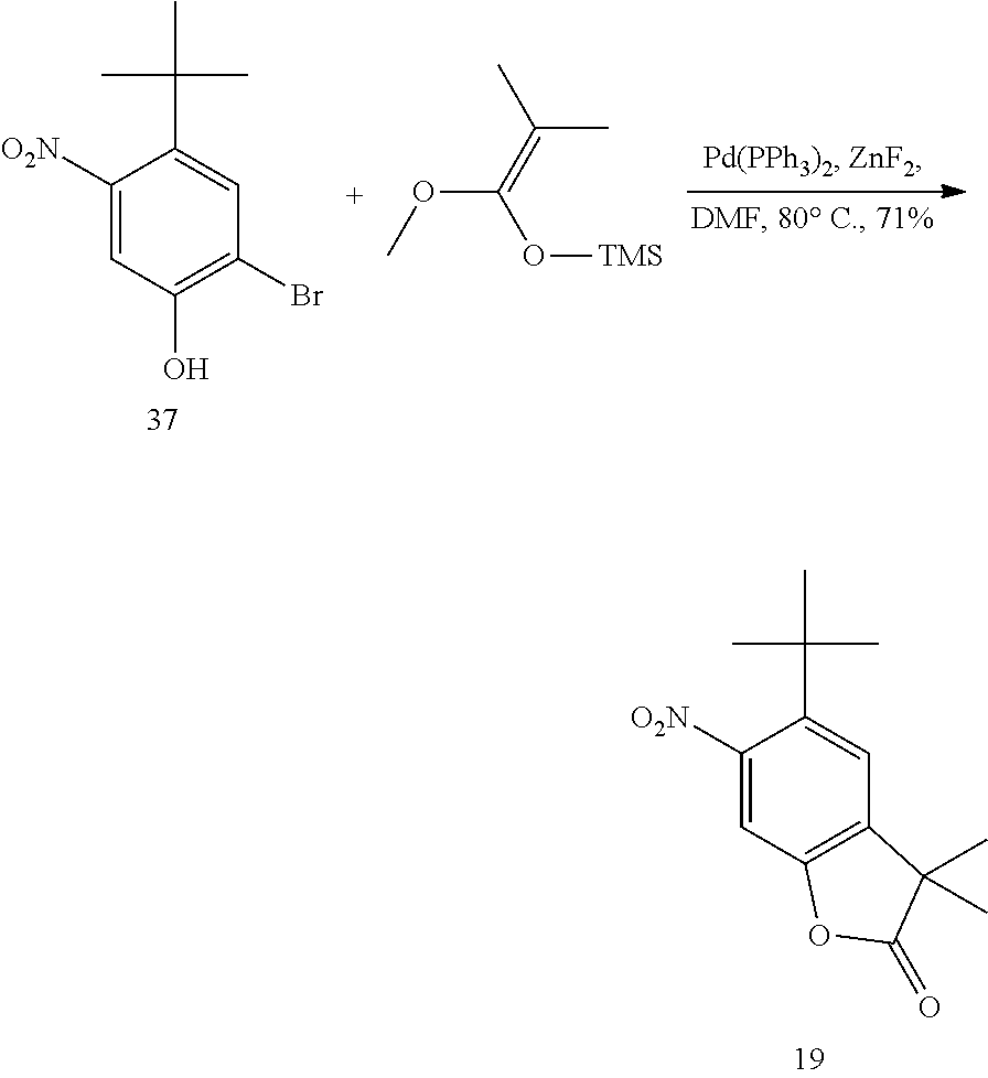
CC(C1=CC(Br)=C(O)C=C1[O2N])(C)C.COC(=C(C)C)O[TMS].CC(C1=CC2=C(C=C1[O2N])OC(=O)C2(C)C)(C)C
